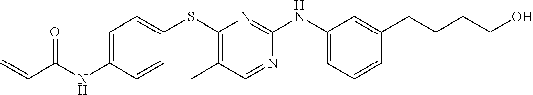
C1=C(NC(C=C)=O)C=CC(SC2=C(C)C=NC(NC3=CC=CC(CCCCO)=C3)=N2)=C1
